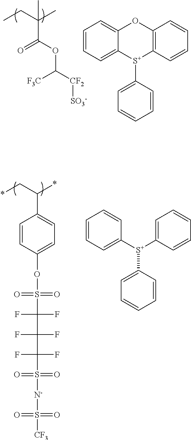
CCC(C)(C(=O)OC([CF2][SO3-])[F3C])C.C1=CC=C2C(=C1)OC1=C([S+]2C2=CC=CC=C2)C=CC=C1.*CC(*)C1=CC=C(OS(=O)(=O)C(F)(F)C(F)(F)C(F)(F)S(=O)(=O)[N-]S(=O)(=O)[CF3])C=C1.C1=CC=C([S+](C2=CC=CC=C2)C2=CC=CC=C2)C=C1
